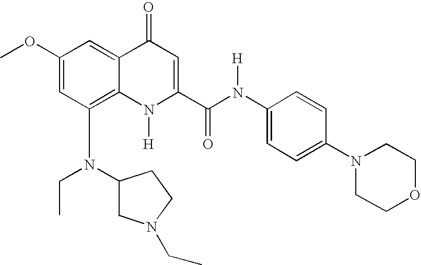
C1(N(CC)C2CN(CC)CC2)=C2C(=CC(OC)=C1)C(=O)C=C(C(N(C1=CC=C(N3CCOCC3)C=C1)[H])=O)N2[H]
